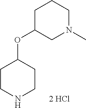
C1CNCCC1OC1CN(C)CCC1
